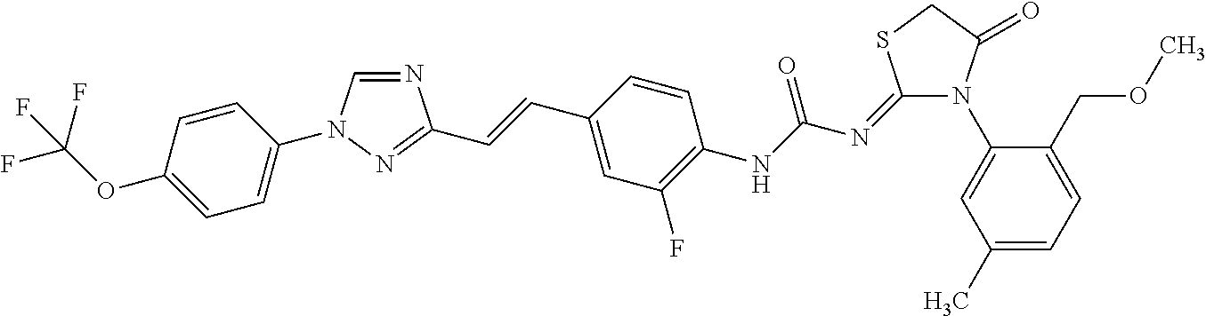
N1=CN(C2=CC=C(OC(F)(F)F)C=C2)N=C1C=CC1=CC(F)=C(NC(=O)N=C2N(C3=CC(C)=CC=C3COC)C(=O)CS2)C=C1
